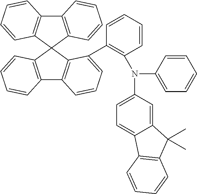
C12=C(C3(C4=C1C=CC=C4)C1=C(C4=C3C(C3=C(N(C5=CC=CC=C5)C5=CC=C6C(=C5)C(C)(C)C5=C6C=CC=C5)C=CC=C3)=CC=C4)C=CC=C1)C=CC=C2
